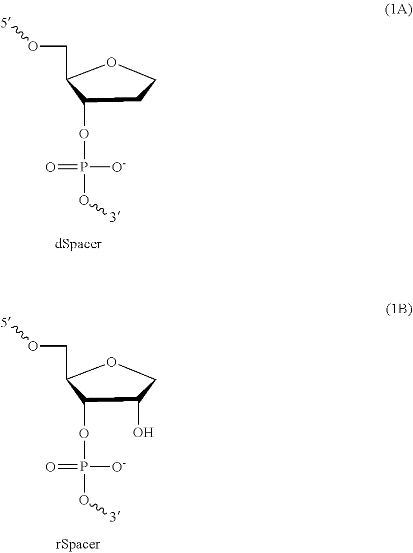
C1(CO[5])C(OP(=O)([O-])O[3])CCO1.C1(CO[5])C(OP(=O)([O-])O[3])C(O)CO1
